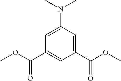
C1=C(N(C)C)C=C(C(OC)=O)C=C1C(OC)=O
